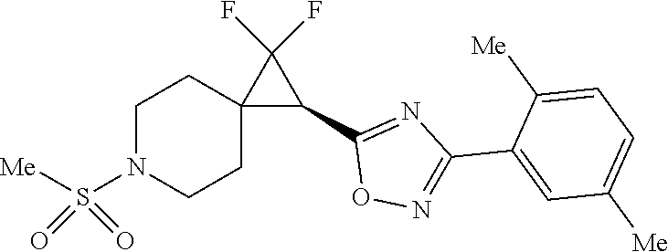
C1(C2=NC(C3=CC([Me])=CC=C3[Me])=NO2)C(F)(F)C12CCN(S([Me])(=O)=O)CC2
